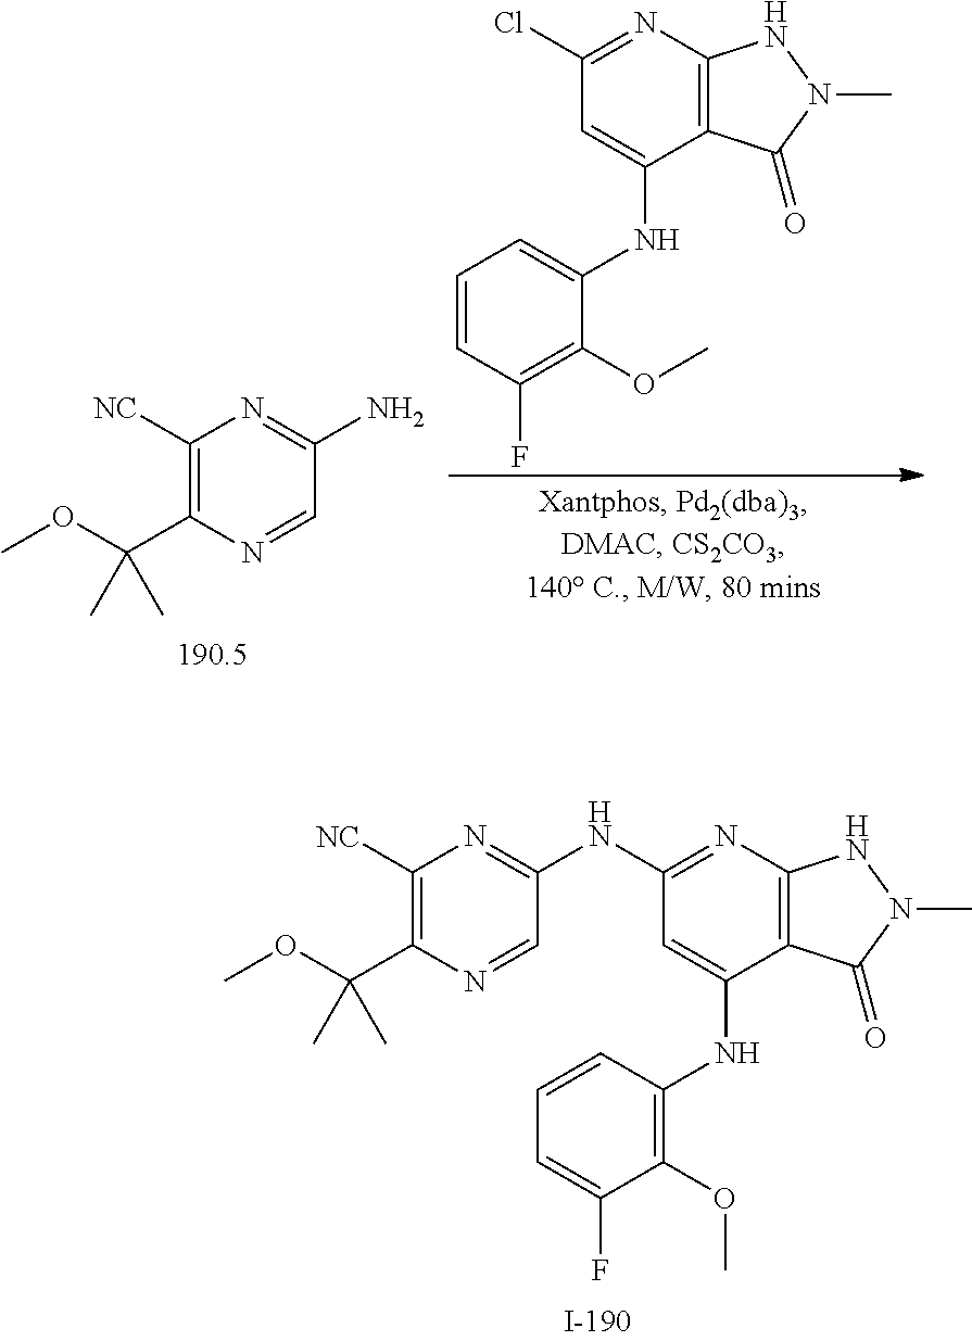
C12=C(N=C(Cl)C=C1NC1=CC=CC(F)=C1OC)NN(C)C2=O.C1=NC(C(OC)(C)C)=C([NC])N=C1N.C12=C(N=C(NC3=NC([NC])=C(C(OC)(C)C)N=C3)C=C1NC1=C(OC)C(F)=CC=C1)NN(C)C2=O
